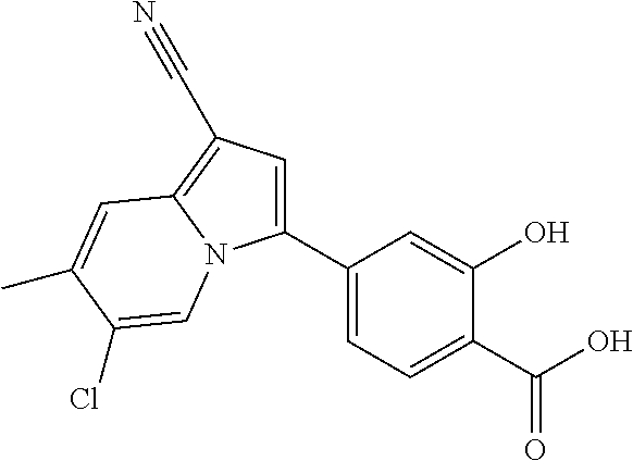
C1(C2=CC=C(C(O)=O)C(O)=C2)=CC(C#N)=C2N1C=C(Cl)C(C)=C2
